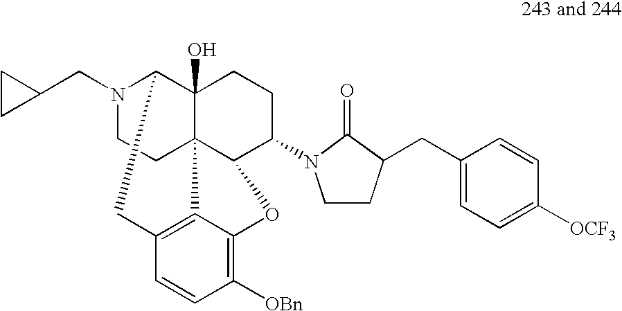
N1(CC2CC2)CCC23C4(O)C1CC1=C2C(=C([OBn])C=C1)OC3C(N1CCC(CC2=CC=C([OCF3])C=C2)C1=O)CC4
